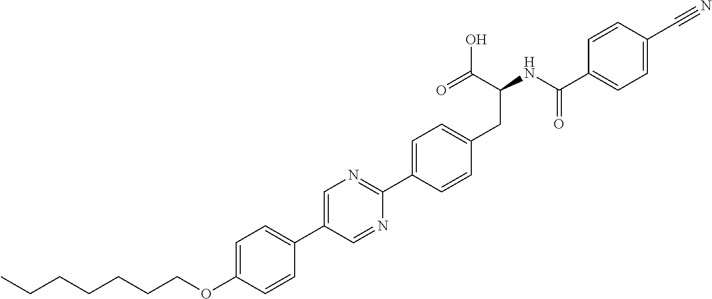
C(OC1=CC=C(C2=CN=C(C3=CC=C(CC(NC(C4=CC=C(C#N)C=C4)=O)C(O)=O)C=C3)N=C2)C=C1)CCCCCC
